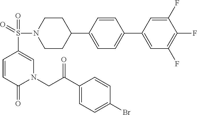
C1CN(S(=O)(=O)C2=CN(CC(C3=CC=C(Br)C=C3)=O)C(=O)C=C2)CCC1C1=CC=C(C2=CC(F)=C(F)C(F)=C2)C=C1
